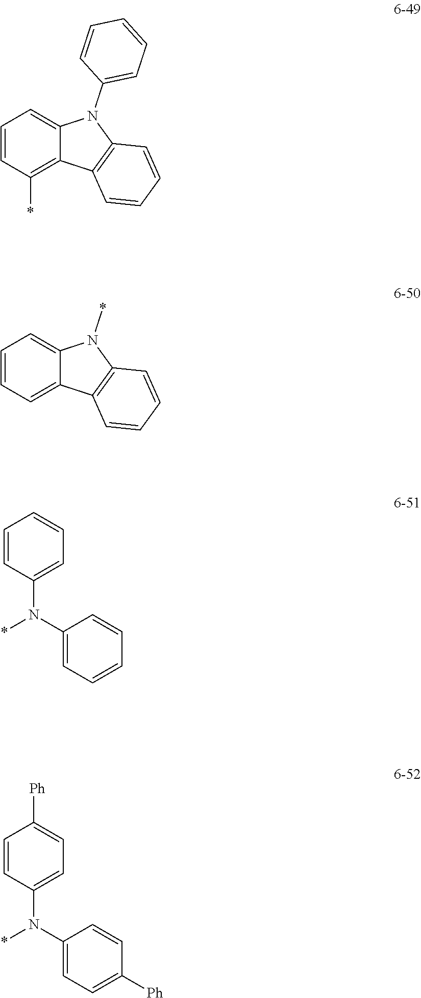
C1=CC(*)=C2C(=C1)N(C1=CC=CC=C1)C1=C2C=CC=C1.C1=CC=C2C(=C1)N(*)C1=C2C=CC=C1.C1=CC(N(*)C2=CC=CC=C2)=CC=C1.C1=CC(N(*)C2=CC=C([Ph])C=C2)=CC=C1[Ph]
